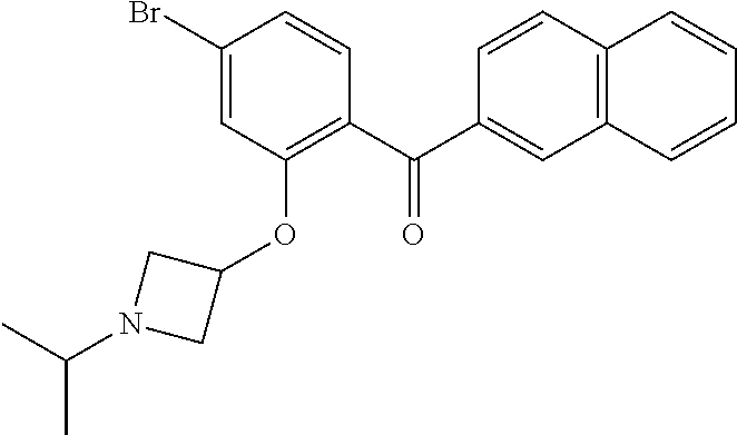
C1(Br)=CC(OC2CN(C(C)C)C2)=C(C(C2=CC3=C(C=C2)C=CC=C3)=O)C=C1
